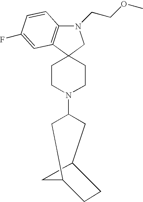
C1CN(C2CC3CCC(C2)C3)CCC12C1=C(N(CCOC)C2)C=CC(F)=C1
